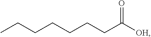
CCCCCCCC([OH])=O
